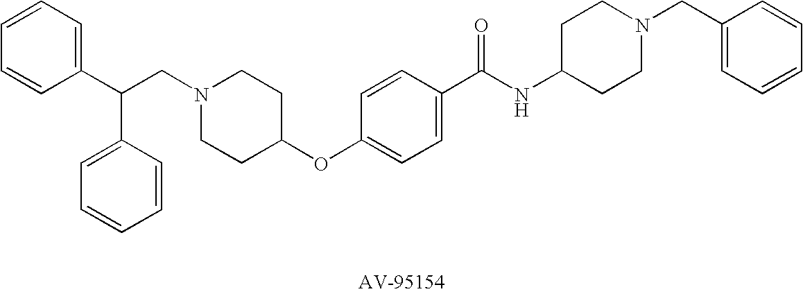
C1=CC=C(C(CN2CCC(OC3=CC=C(C(NC4CCN(CC5=CC=CC=C5)CC4)=O)C=C3)CC2)C2=CC=CC=C2)C=C1
